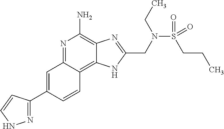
C1=C(C2=NNC=C2)C=CC2=C3C(=C(N)N=C12)N=C(CN(S(=O)(CCC)=O)CC)N3
